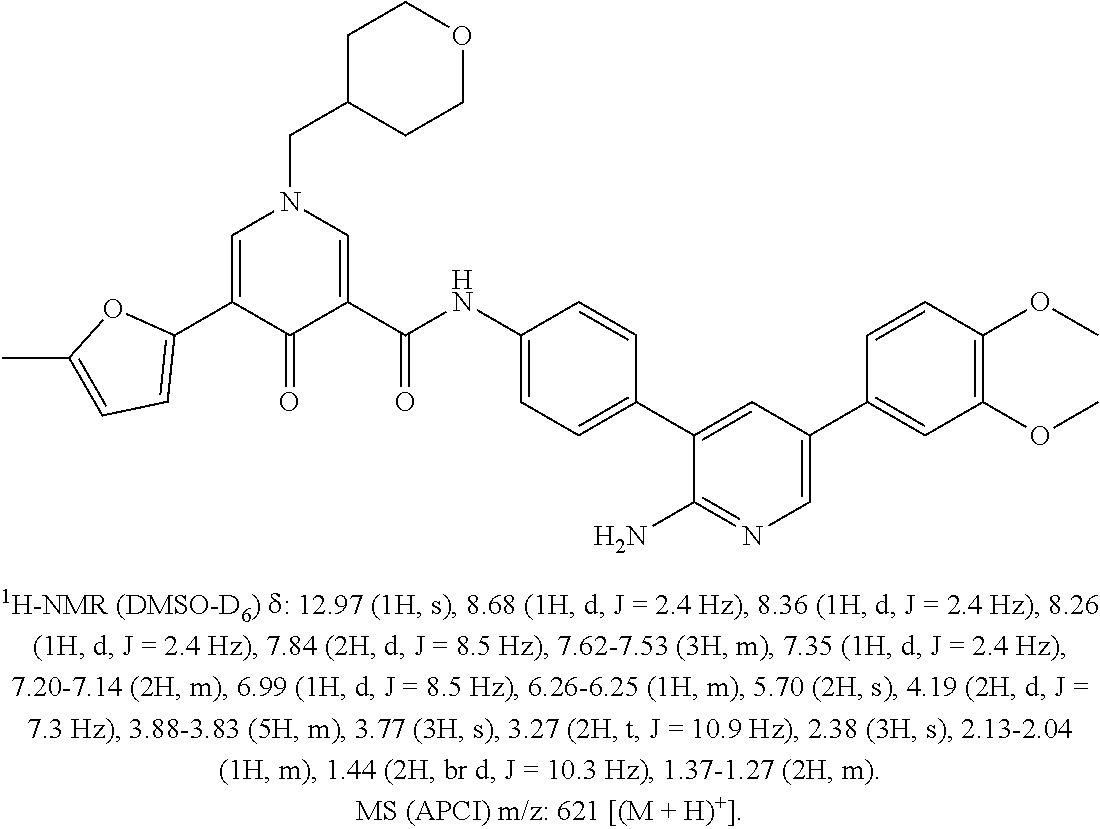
C1(C2=CN(CC3CCOCC3)C=C(C(NC3=CC=C(C4=CC(C5=CC(OC)=C(OC)C=C5)=CN=C4N)C=C3)=O)C2=O)=CC=C(C)O1
